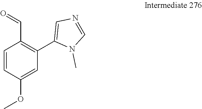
C1=CC(OC)=CC(C2=CN=CN2C)=C1C=O
